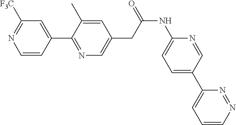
C1=CC(C2=NC=C(CC(NC3=CC=C(C4=CC=CN=N4)C=N3)=O)C=C2C)=CC([F3C])=N1
